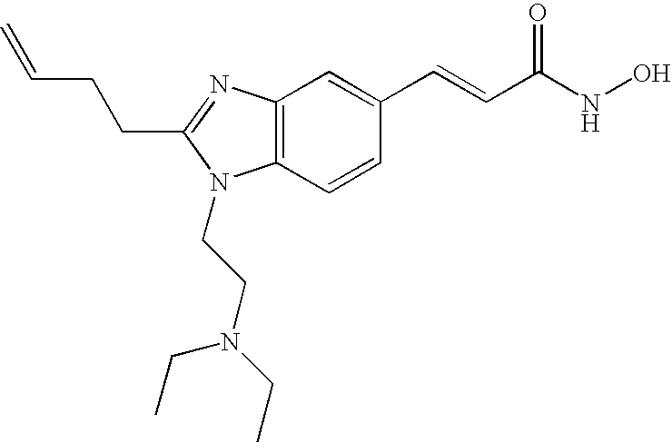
C12=C(C=CC(C=CC(=O)NO)=C1)N(CCN(CC)CC)C(CCC=C)=N2
